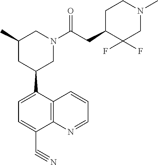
C1=C(C2CN(C(=O)CC3C(F)(F)CN(C)CC3)CC(C)C2)C2=C(C(C#N)=C1)N=CC=C2
